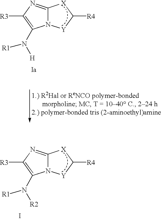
[R3]C1=C(N([R1])[H])N2C(=N1)[X]C([R4])[Y]2.I.[R3]C1=C(N([R1])[R2])N2C(=N1)[X]C([R4])[Y]2
